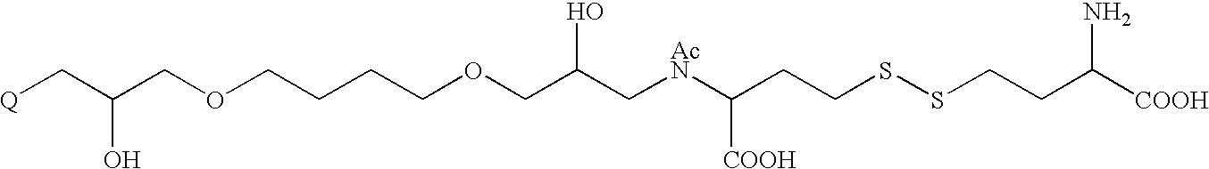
[Q]CC(COCCCCOCC(C[AcN]C(CCSSCCC(N)[COOH])[COOH])O)O
